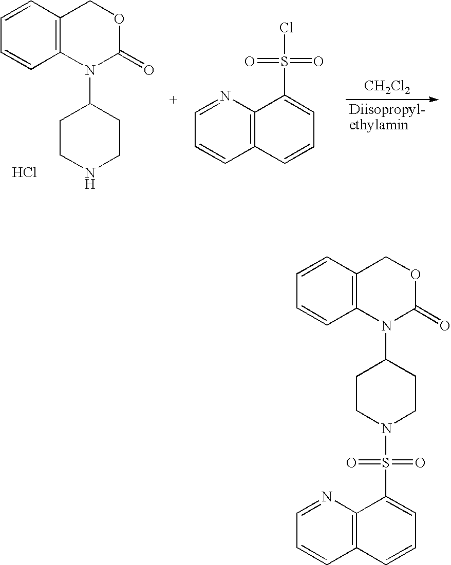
C1=CC=CC2=C1COC(=O)N2C1CCNCC1.Cl.N1=CC=CC2=C1C(S(=O)(=O)Cl)=CC=C2.[CH2Cl2].C1=CC=CC2=C1COC(=O)N2C1CCN(S(=O)(=O)C2=CC=CC3=C2N=CC=C3)CC1
